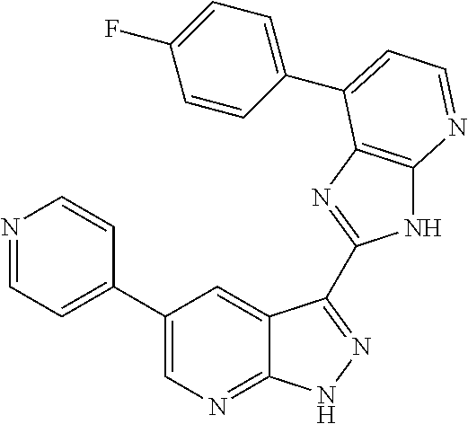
C1(C2=CN=C3C(=C2)C(C2=NC4=C(N2)N=CC=C4C2=CC=C(F)C=C2)=NN3)=CC=NC=C1
